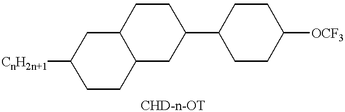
[CnH2n+1]C1CCC2C(C1)CCC(C1CCC([OCF3])CC1)C2
